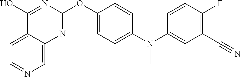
C1=C2C(=CN=C1)N=C(OC1=CC=C(N(C3=CC(C#N)=C(F)C=C3)C)C=C1)N=C2O
